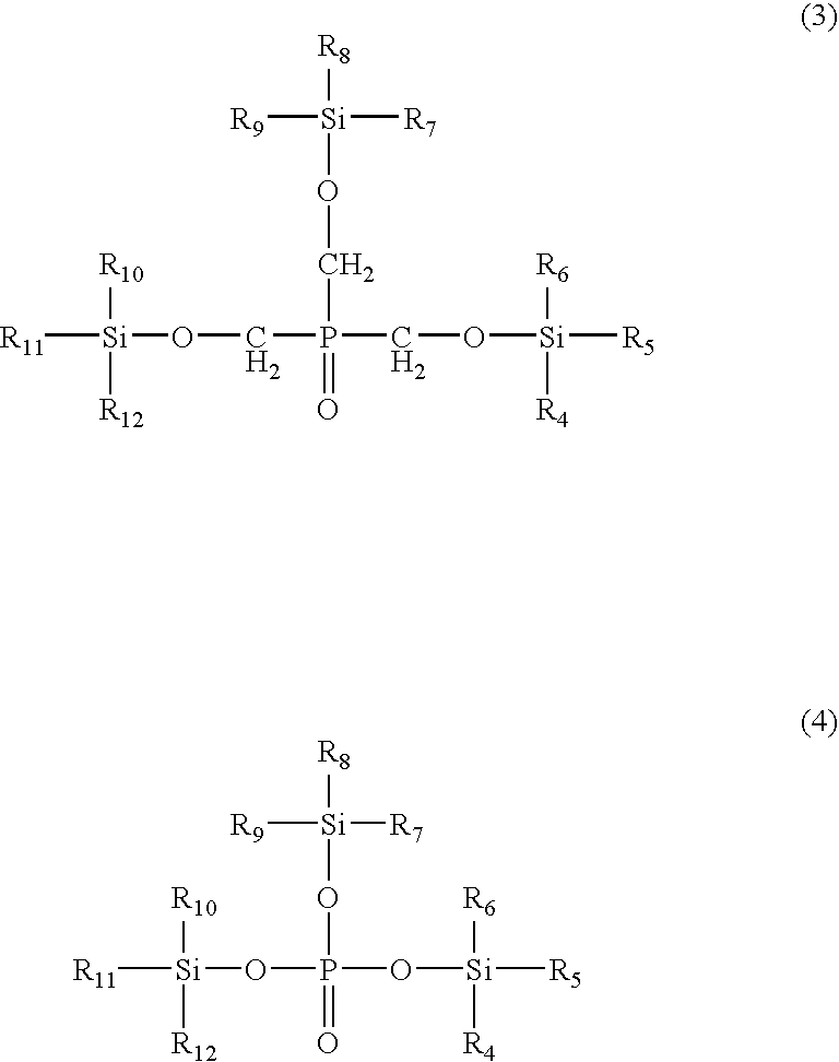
[R11][Si]([R12])([R10])OCP(CO[Si]([R5])([R6])[R4])(=O)CO[Si]([R7])([R9])[R8].[R11][Si]([R12])([R10])OP(=O)(O[Si]([R5])([R6])[R4])O[Si]([R7])([R8])[R9]
